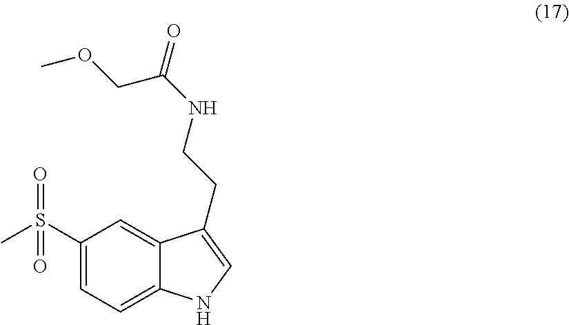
C1(S(C)(=O)=O)=CC=C2C(=C1)C(CCNC(=O)COC)=CN2
